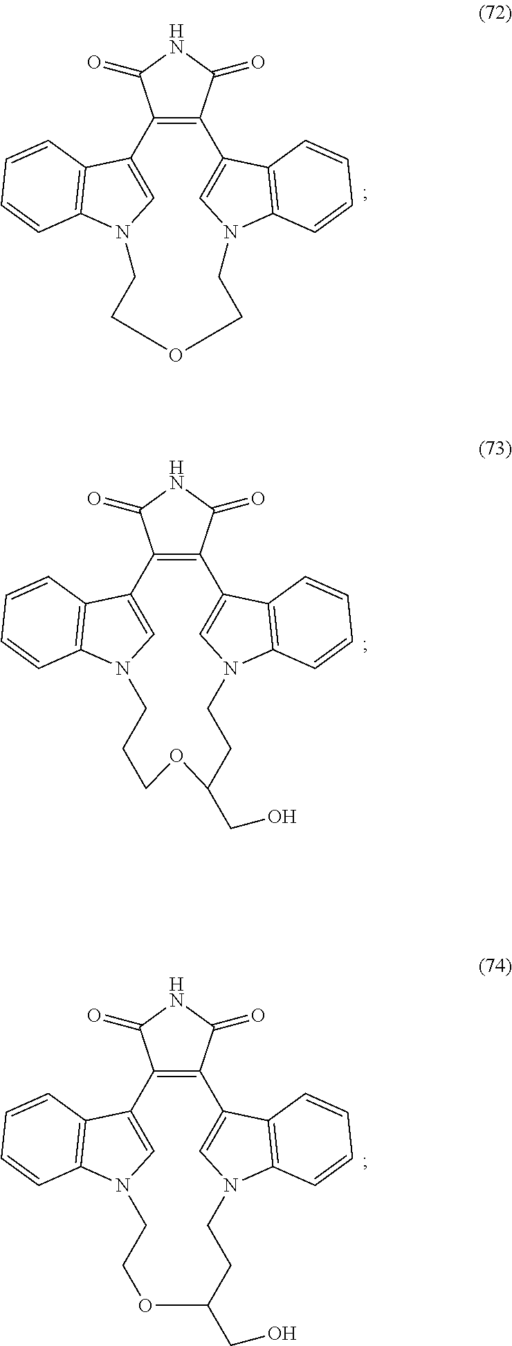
C12=C(C3=CN(C4=C3C=CC=C4)CCOCCN3C=C1C1=C3C=CC=C1)C(=O)NC2=O.C12=C(C3=CN(C4=C3C=CC=C4)CCCOC(CO)CCN3C=C1C1=C3C=CC=C1)C(=O)NC2=O.C12=C(C3=CN(C4=C3C=CC=C4)CCOC(CO)CCN3C=C1C1=C3C=CC=C1)C(=O)NC2=O
